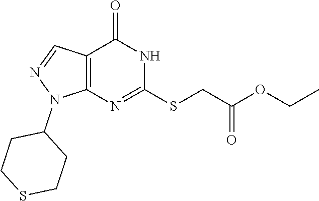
C1(SCC(=O)OCC)=NC2=C(C=NN2C2CCSCC2)C(=O)N1
